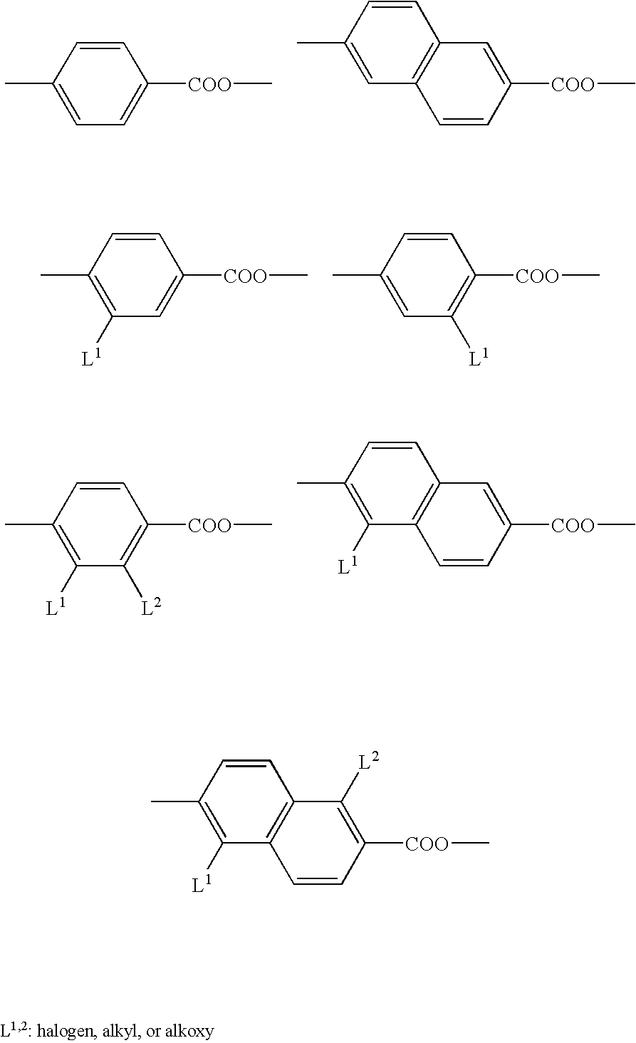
C1([COO]C)=CC=C(C)C=C1.C1([COO]C)=CC2=C(C=C1)C=C(C)C=C2.C1([COO]C)=CC([L1])=C(C)C=C1.C1([COO]C)=C([L1])C=C(C)C=C1.C1([COO]C)=C([L2])C([L1])=C(C)C=C1.C1([COO]C)=CC2=C(C=C1)C([L1])=C(C)C=C2.C1([COO]C)=C([L2])C2=C(C=C1)C([L1])=C(C)C=C2
